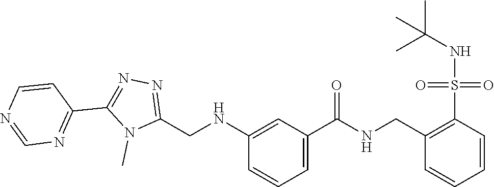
N1=C(C2=NN=C(CNC3=CC(C(NCC4=C(S(=O)(NC(C)(C)C)=O)C=CC=C4)=O)=CC=C3)N2C)C=CN=C1
